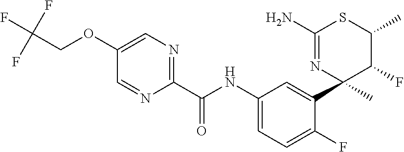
C1(C(NC2=CC=C(F)C(C3(C)C(F)C(C)SC(N)=N3)=C2)=O)=NC=C(OCC(F)(F)F)C=N1
